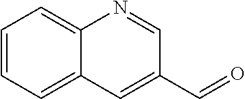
C1=CC=C2C(=C1)N=CC(C=O)=C2
